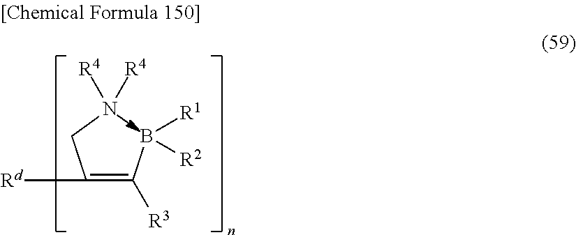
C(=C(B([R1])[R2])[R3])(CN([R4])[R4])[Rd]
